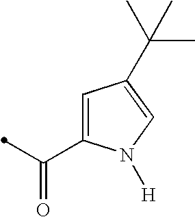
C1=C(C(=O)C)N([H])C=C1C(C)(C)C
